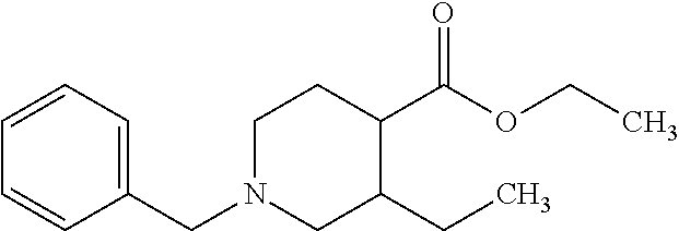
C1=CC(CN2CC(CC)C(C(OCC)=O)CC2)=CC=C1
